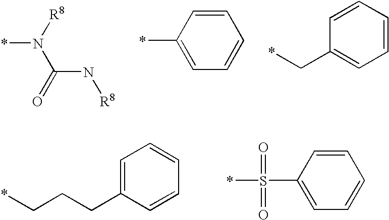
*N(C(=O)N[R8])[R8].C1=CC=CC(*)=C1.C1(C*)=CC=CC=C1.C1=CC=CC=C1CCC*.C1=CC=CC(S(=O)(=O)*)=C1
